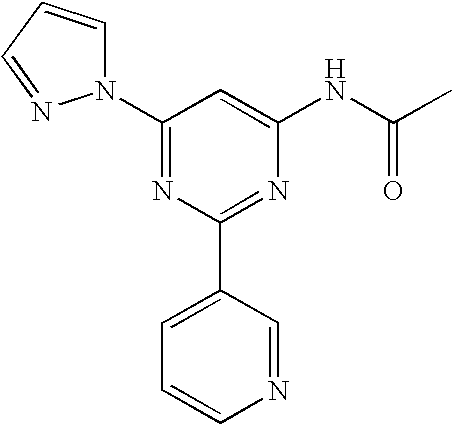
C1(N2C=CC=N2)=NC(C2=CC=CN=C2)=NC(NC(C)=O)=C1
